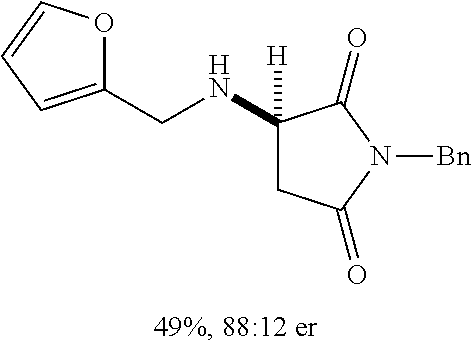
C(NC1([H])CC(=O)N([Bn])C1=O)C1=CC=CO1
